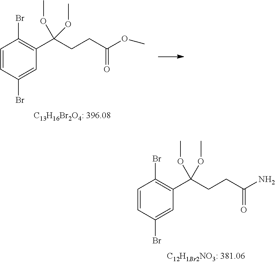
C1=CC(Br)=CC(C(CCC(OC)=O)(OC)OC)=C1Br.C1=CC(Br)=CC(C(CCC(N)=O)(OC)OC)=C1Br
